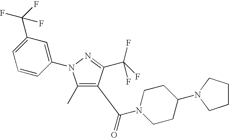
C1(C)=C(C(N2CCC(N3CCCC3)CC2)=O)C(C(F)(F)F)=NN1C1=CC(C(F)(F)F)=CC=C1
